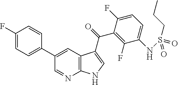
C1(F)=CC=C(C2=CC3=C(N=C2)NC=C3C(C2=C(F)C(NS(=O)(CCC)=O)=CC=C2F)=O)C=C1
